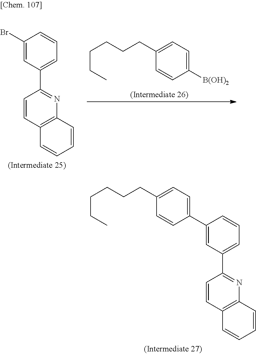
C1([B(OH)2])=CC=C(CCCCCC)C=C1.C1(Br)=CC(C2=NC3=C(C=C2)C=CC=C3)=CC=C1.C1(C2=CC=C(CCCCCC)C=C2)=CC(C2=NC3=C(C=C2)C=CC=C3)=CC=C1
